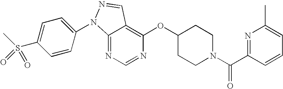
C12=NC=NC(OC3CCN(C(C4=NC(C)=CC=C4)=O)CC3)=C1C=NN2C1=CC=C(S(C)(=O)=O)C=C1
